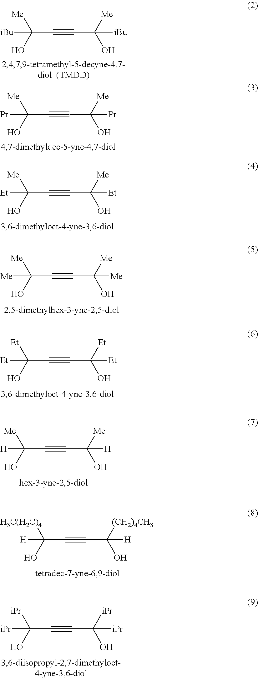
C(C#CC(O)([Me])[iBu])(O)([Me])[iBu].C(C#CC(O)([Me])[Pr])(O)([Me])[Pr].C(C#CC(O)([Me])[Et])(O)([Me])[Et].C(C#CC(O)([Me])[Me])(O)([Me])[Me].C(C#CC(O)([Et])[Et])(O)([Et])[Et].C(C#CC(O)([Me])[H])(O)([Me])[H].C(C#CC(O)([(CH2)4CH3])[H])(O)([H3C(H2C)4])[H].C(C#CC(O)([iPr])[iPr])(O)([iPr])[iPr]
